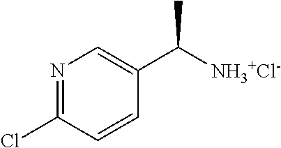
N1=C(Cl)C=CC(C([NH3+Cl-])C)=C1
